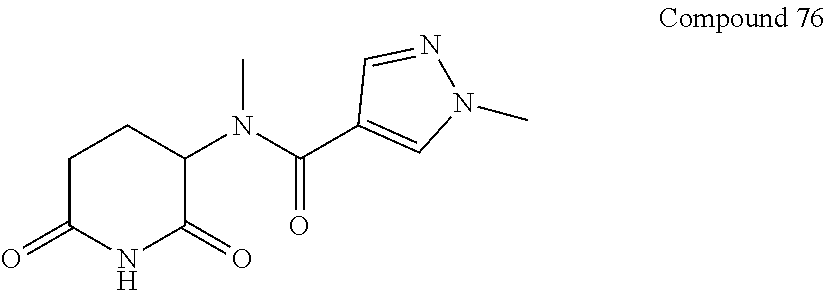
C1(N(C(C2=CN(C)N=C2)=O)C)C(=O)NC(=O)CC1
